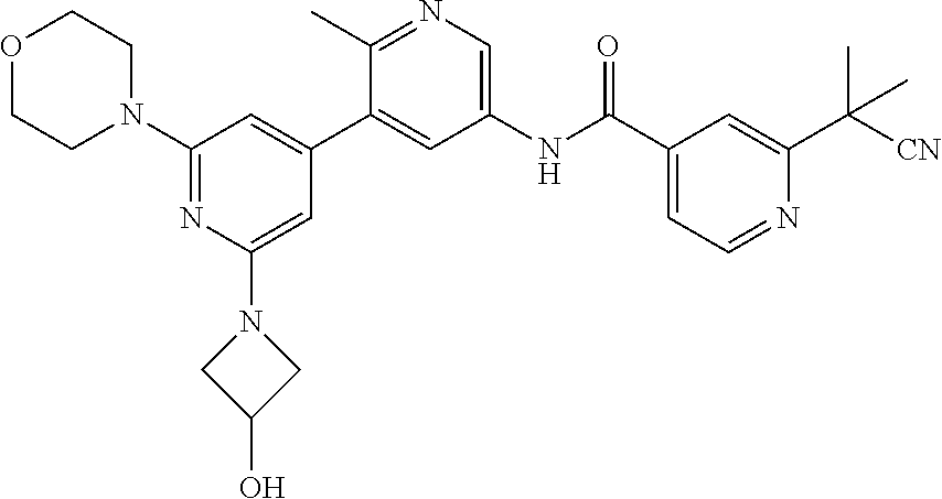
O1CCN(C2=NC(N3CC(O)C3)=CC(C3=CC(NC(C4=CC=NC(C([CN])(C)C)=C4)=O)=CN=C3C)=C2)CC1
